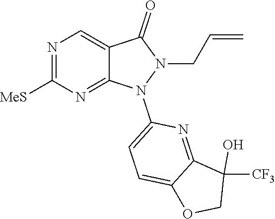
C1(O)([CF3])COC2=CC=C(N3N(CC=C)C(=O)C4=CN=C([MeS])N=C34)N=C12
